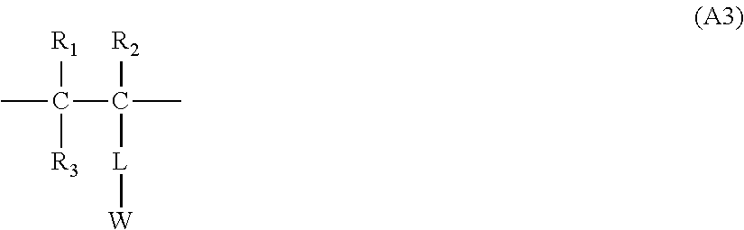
CC(C(C)([R2])[L][W])([R1])[R3]
